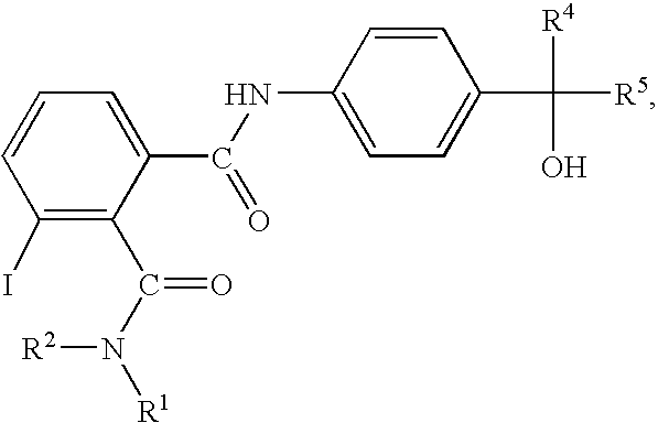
C1(I)=C(C(N([R1])[R2])=O)C(C(NC2=CC=C(C([R5])([R4])O)C=C2)=O)=CC=C1
